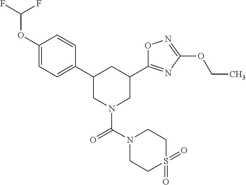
C1(OC(F)F)=CC=C(C2CN(C(=O)N3CCS(=O)(=O)CC3)CC(C3=NC(OCC)=NO3)C2)C=C1
